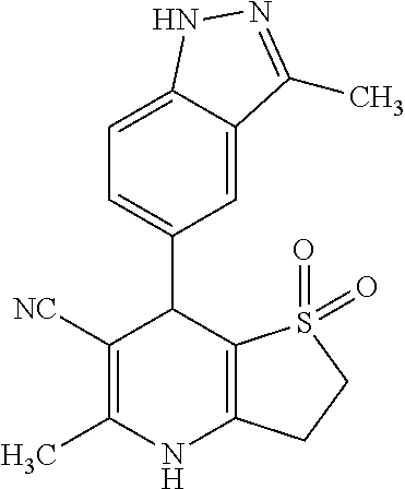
C1=C2C(=CC=C1C1C([NC])=C(C)NC3=C1S(=O)(=O)CC3)NN=C2C
